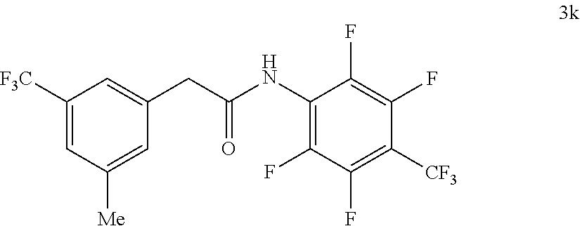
C1([F3C])=CC([Me])=CC(CC(=O)NC2=C(F)C(F)=C([CF3])C(F)=C2F)=C1
